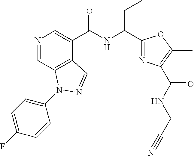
N1=CC2=C(C(C(NC(C3=NC(C(NCC#N)=O)=C(C)O3)CC)=O)=C1)C=NN2C1=CC=C(F)C=C1
